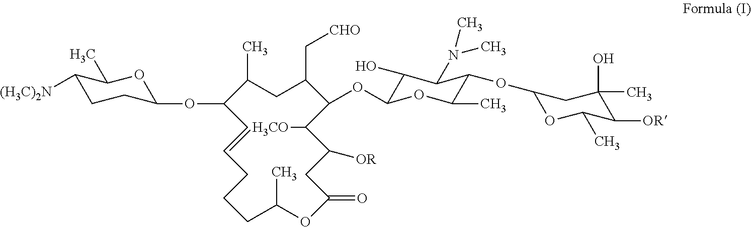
C1(C)CC(C[CHO])C(OC2C(O)C(N(C)C)C(OC3OC(C)C([OR])C(O)(C)C3)C(C)O2)C([H3CO])C([OR])CC(=O)OC(C)CCCC=CC1OC1CCC([(H3C)2N])C(C)O1
